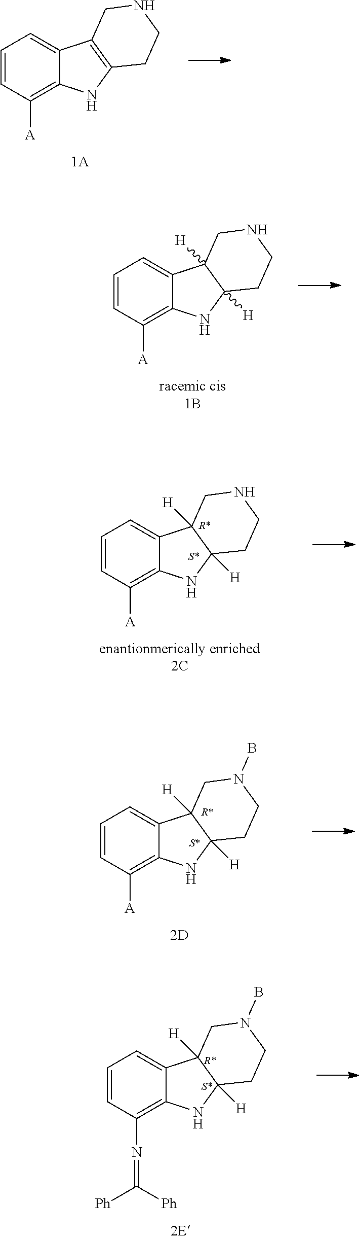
C1=CC([A])=C2C(=C1)C1=C(N2)CCNC1.C1=CC([A])=C2C(=C1)C1([H])C([H])(N2)CCNC1.C1=CC([A])=C2C(=C1)C1([H])C([H])(N2)CCNC1.C1=CC([A])=C2C(=C1)C1([H])C([H])(N2)CCN(B)C1.C1=CC(N=C([Ph])[Ph])=C2C(=C1)C1([H])C([H])(N2)CCN(B)C1
